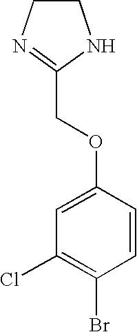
C1CN=C(COC2=CC(Cl)=C(Br)C=C2)N1
